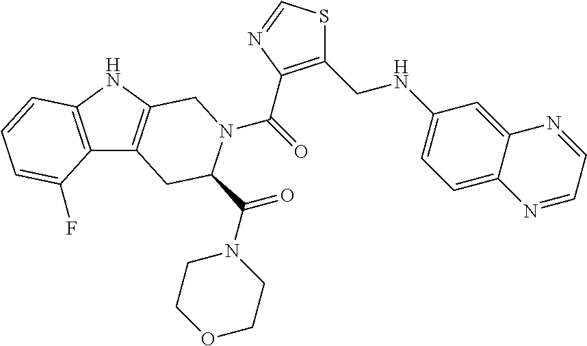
C(=O)(N1C(C(=O)N2CCOCC2)CC2=C(NC3=C2C(F)=CC=C3)C1)C1=C(CNC2=CC=C3C(=C2)N=CC=N3)SC=N1
